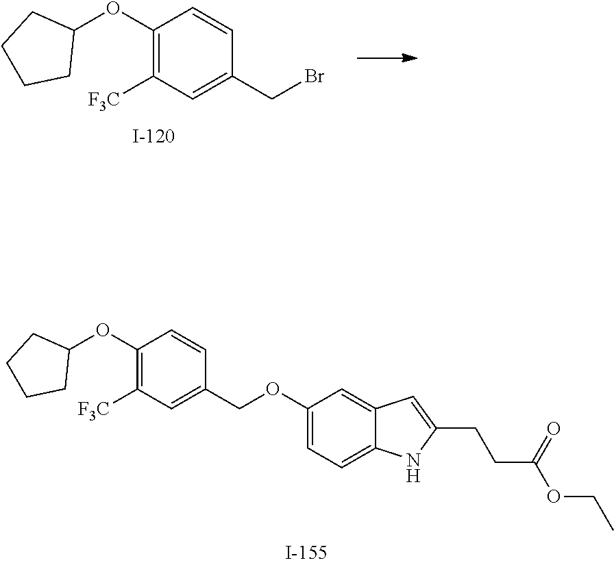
C1=C(CBr)C=CC(OC2CCCC2)=C1[F3C].C1=CC(COC2=CC=C3C(=C2)C=C(CCC(=O)OCC)N3)=CC([F3C])=C1OC1CCCC1
